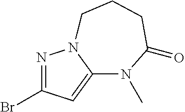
N1=C(Br)C=C2N1CCCC(=O)N2C
